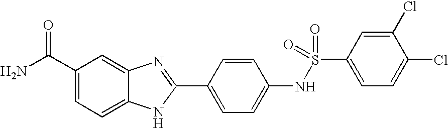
C1(C(N)=O)=CC=C2C(=C1)N=C(C1=CC=C(NS(=O)(C3=CC=C(Cl)C(Cl)=C3)=O)C=C1)N2
